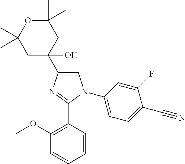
C1=C(C2(O)CC(C)(C)OC(C)(C)C2)N=C(C2=C(OC)C=CC=C2)N1C1=CC=C(C#N)C(F)=C1
